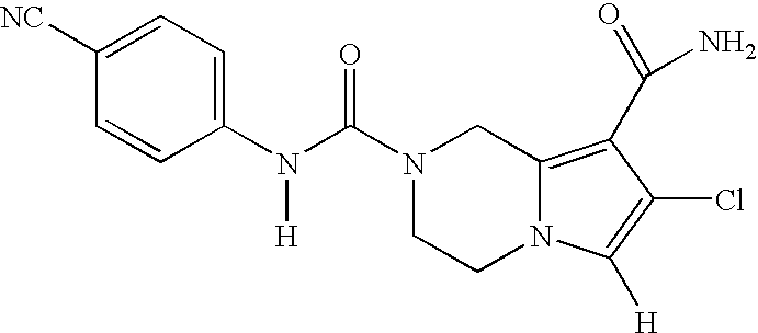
N(C(N1CCN2C(=C(C(=O)N)C(Cl)=C2[H])C1)=O)([H])C1=CC=C([NC])C=C1
